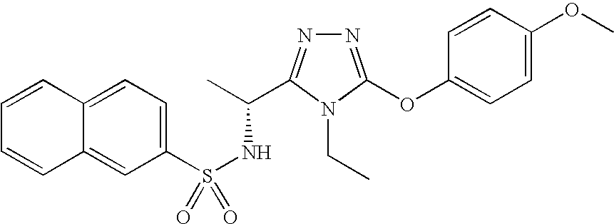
N1=C(OC2=CC=C(OC)C=C2)N(CC)C(C(C)NS(=O)(C2=CC=C3C(=C2)C=CC=C3)=O)=N1
